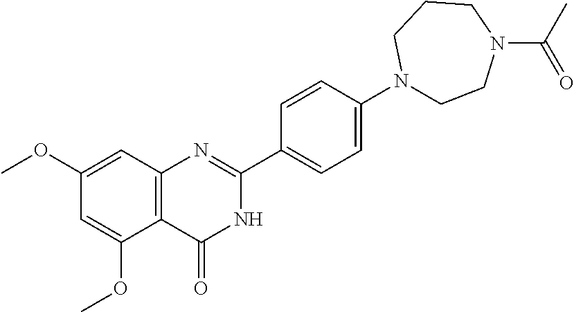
COC1=CC2=C(C(OC)=C1)C(=O)NC(C1=CC=C(N3CCN(C(C)=O)CCC3)C=C1)=N2
